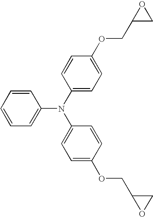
C1=CC=CC(N(C2=CC=C(OCC3CO3)C=C2)C2=CC=C(OCC3OC3)C=C2)=C1
